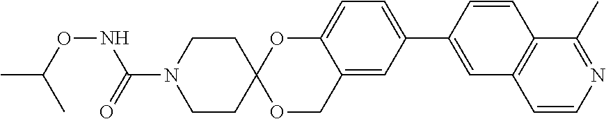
C1CN(C(=O)NOC(C)C)CCC12OCC1=CC(C3=CC4=C(C=C3)C(C)=NC=C4)=CC=C1O2
